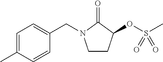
C1CC(OS(C)(=O)=O)C(=O)N1CC1=CC=C(C)C=C1
